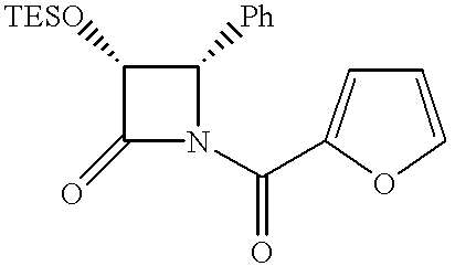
C1([TESO])C(=O)N(C(C2=CC=CO2)=O)C1[Ph]
